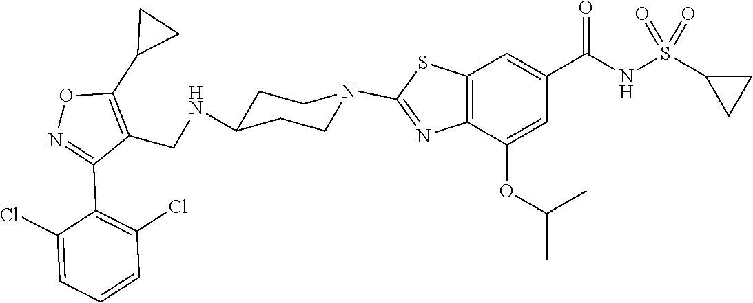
C12=C(C=C(C(NS(C3CC3)(=O)=O)=O)C=C1OC(C)C)SC(N1CCC(NCC3=C(C4CC4)ON=C3C3=C(Cl)C=CC=C3Cl)CC1)=N2
